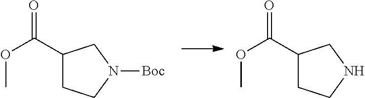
C1(C(OC)=O)CCN([Boc])C1.C1(C(OC)=O)CCNC1
